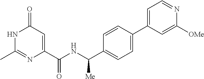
N1C(C)=NC(C(NC(C2=CC=C(C3=CC=NC([OMe])=C3)C=C2)[Me])=O)=CC1=O
